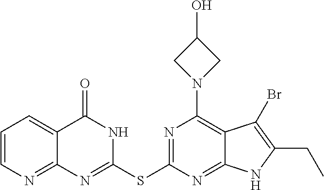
C1(SC2=NC(N3CC(O)C3)=C3C(=N2)NC(CC)=C3Br)=NC2=NC=CC=C2C(=O)N1
